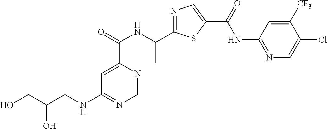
C1=NC(C(=O)NC(C2=NC=C(C(=O)NC3=NC=C(Cl)C([CF3])=C3)S2)C)=CC(NCC(CO)O)=N1
